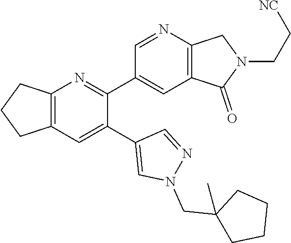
C12=C(C=C(C3=CN(CC4(C)CCCC4)N=C3)C(C3=CC4=C(N=C3)CN(CC[NC])C4=O)=N1)CCC2
